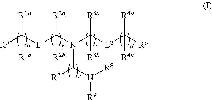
[R5]C([L1]C(N(C([L2]C([R6])([R4a])[R4b])([R3a])[R3b])C(N([R8])[R9])[R7])([R2a])[R2b])([R1b])[R1a]
